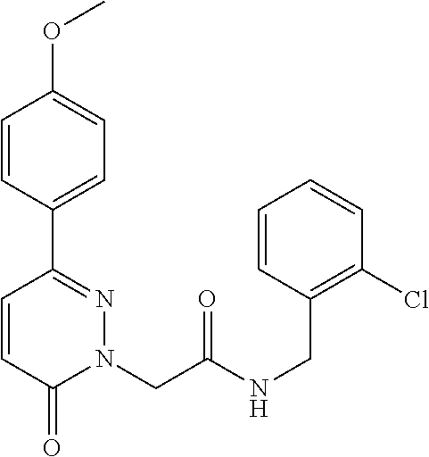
C1=CC(C2=NN(CC(NCC3=C(Cl)C=CC=C3)=O)C(=O)C=C2)=CC=C1OC
